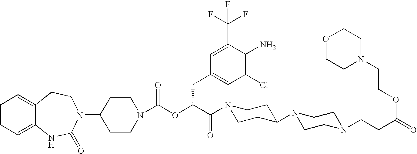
C12=CC=CC=C1NC(=O)N(C1CCN(C(OC(C(=O)N3CCC(N4CCN(CCC(=O)OCCN5CCOCC5)CC4)CC3)CC3=CC(Cl)=C(N)C(C(F)(F)F)=C3)=O)CC1)CC2
